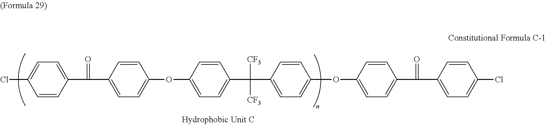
ClC1=CC=C(C(=O)C2=CC=C(OC3=CC=C(C([CF3])([CF3])C4=CC=C(OC5=CC=C(C(=O)C6=CC=C(Cl)C=C6)C=C5)C=C4)C=C3)C=C2)C=C1
